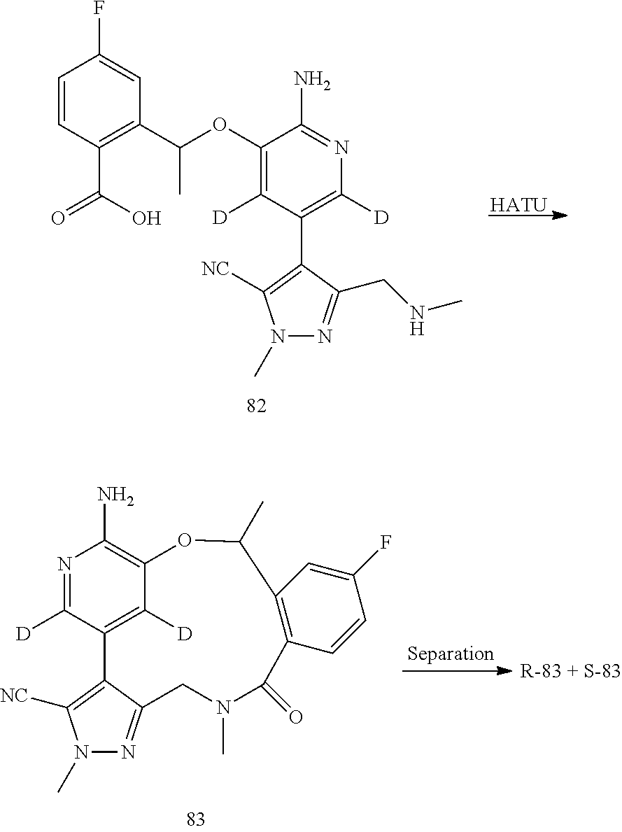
C1=CC(C(O)=O)=C(C(OC2=C([D])C(C3=C([NC])N(C)N=C3CNC)=C([D])N=C2N)C)C=C1F.[HATU].N1=C([D])C2=C([D])C(=C1N)OC(C)C1=C(C=CC(F)=C1)C(=O)N(C)CC1=NN(C)C([NC])=C21
